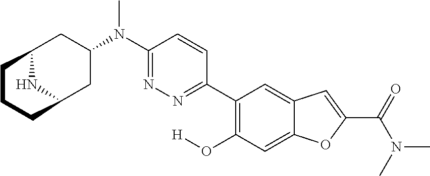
N(C)(C1=NN=C(C2=C(O[H])C=C3C(=C2)C=C(C(=O)N(C)C)O3)C=C1)C1CC2NC(C1)CCC2
